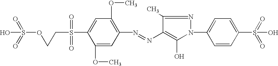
O=S(=O)(OCCS(=O)(=O)C1=CC(OC)=C(N=NC2=C(O)N(C3=CC=C(S(=O)(=O)O)C=C3)N=C2C)C=C1OC)O
